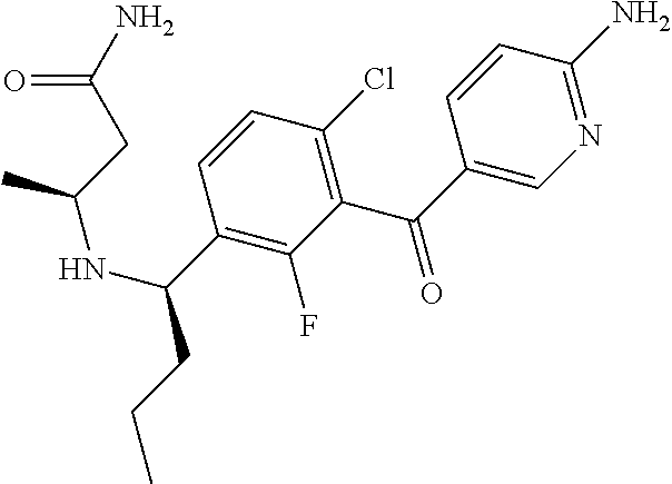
N1=C(N)C=CC(C(=O)C2=C(Cl)C=CC(C(CCC)NC(C)CC(N)=O)=C2F)=C1
